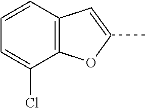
C12=C(C=CC=C1Cl)C=C(C)O2
